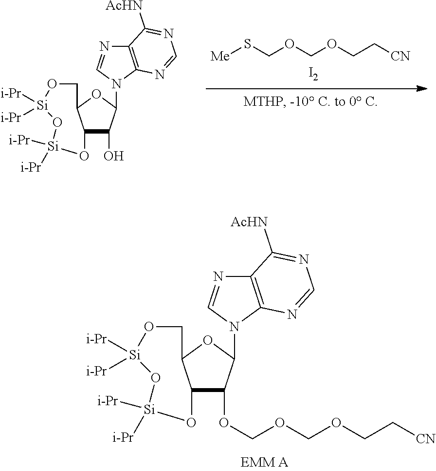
C12C(OCOCOCC[CN])C(N3C4=C(N=C3)C([AcHN])=NC=N4)OC1CO[Si]([i-Pr])([i-Pr])O[Si]([i-Pr])([i-Pr])O2.C12C(O)C(N3C4=C(N=C3)C([AcHN])=NC=N4)OC1CO[Si]([i-Pr])([i-Pr])O[Si]([i-Pr])([i-Pr])O2.[Me]SCOCOCC[CN].[I2]
